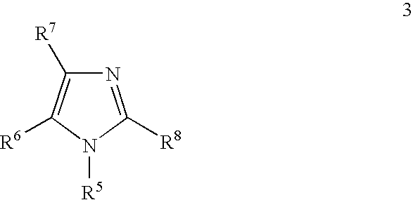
N1=C([R8])N([R5])C([R6])=C1[R7]
